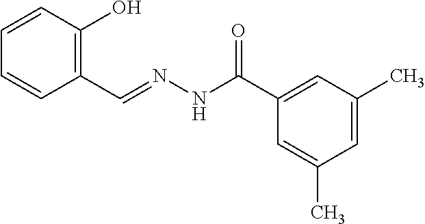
C1=CC(O)=C(C=NNC(C2=CC(C)=CC(C)=C2)=O)C=C1
